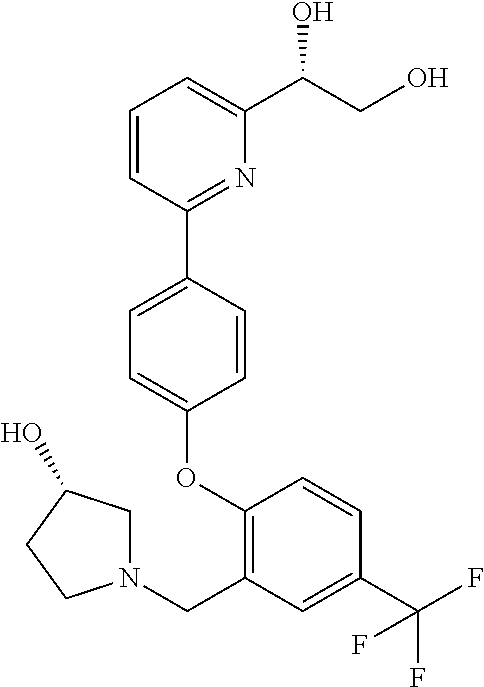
O(C1=CC=C(C2=NC(C(O)CO)=CC=C2)C=C1)C1=C(CN2CC(O)CC2)C=C(C(F)(F)F)C=C1
